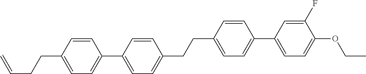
C1=CC(CCC=C)=CC=C1C1=CC=C(CCC2=CC=C(C3=CC=C(OCC)C(F)=C3)C=C2)C=C1
